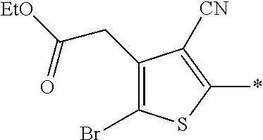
C1(CC([EtO])=O)=C(Br)SC(*)=C1[CN]
